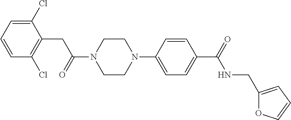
C1(Cl)=CC=CC(Cl)=C1CC(N1CCN(C2=CC=C(C(=O)NCC3=CC=CO3)C=C2)CC1)=O
